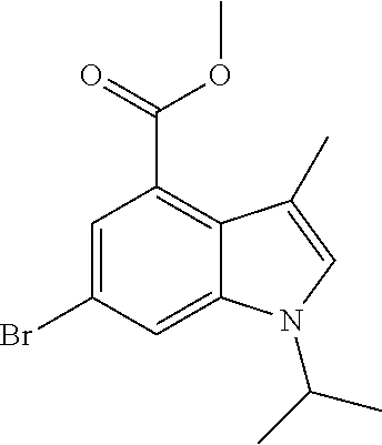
C1=C(Br)C=C2C(=C1C(=O)OC)C(C)=CN2C(C)C
